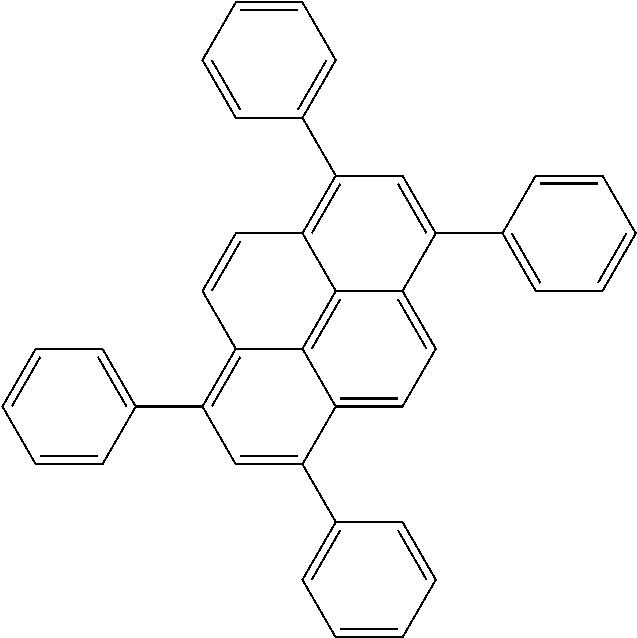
C1(C2=CC(C3=CC=CC=C3)=C3C4=C5C(=CC=C24)C(C2=CC=CC=C2)=CC(C2=CC=CC=C2)=C5C=C3)=CC=CC=C1
